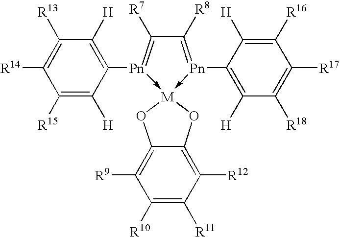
C1([R8])=[Pn](C2=C([H])C([R18])=C([R17])C([R16])=C2[H])->[M]2(-[Pn](C3=C([H])C([R13])=C([R14])C([R15])=C3[H])=C1[R7])OC1=C([R12])C([R11])=C([R10])C([R9])=C1O2
